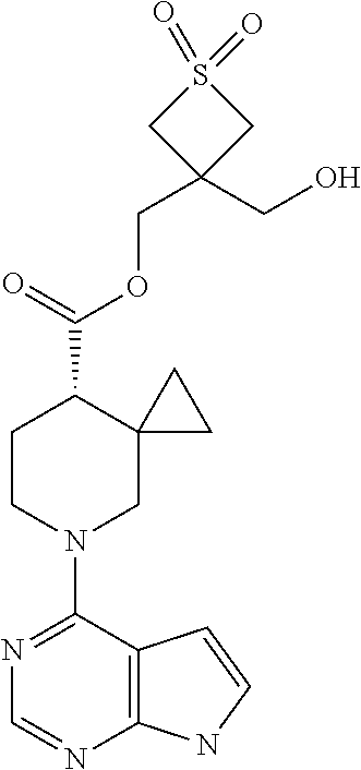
N1=C(N2CC3(C(C(=O)OCC4(CO)CS(=O)(=O)C4)CC2)CC3)C2=C(N=C1)NC=C2
